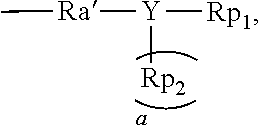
[Ra]([Y]([Rp1])[Rp2])C
